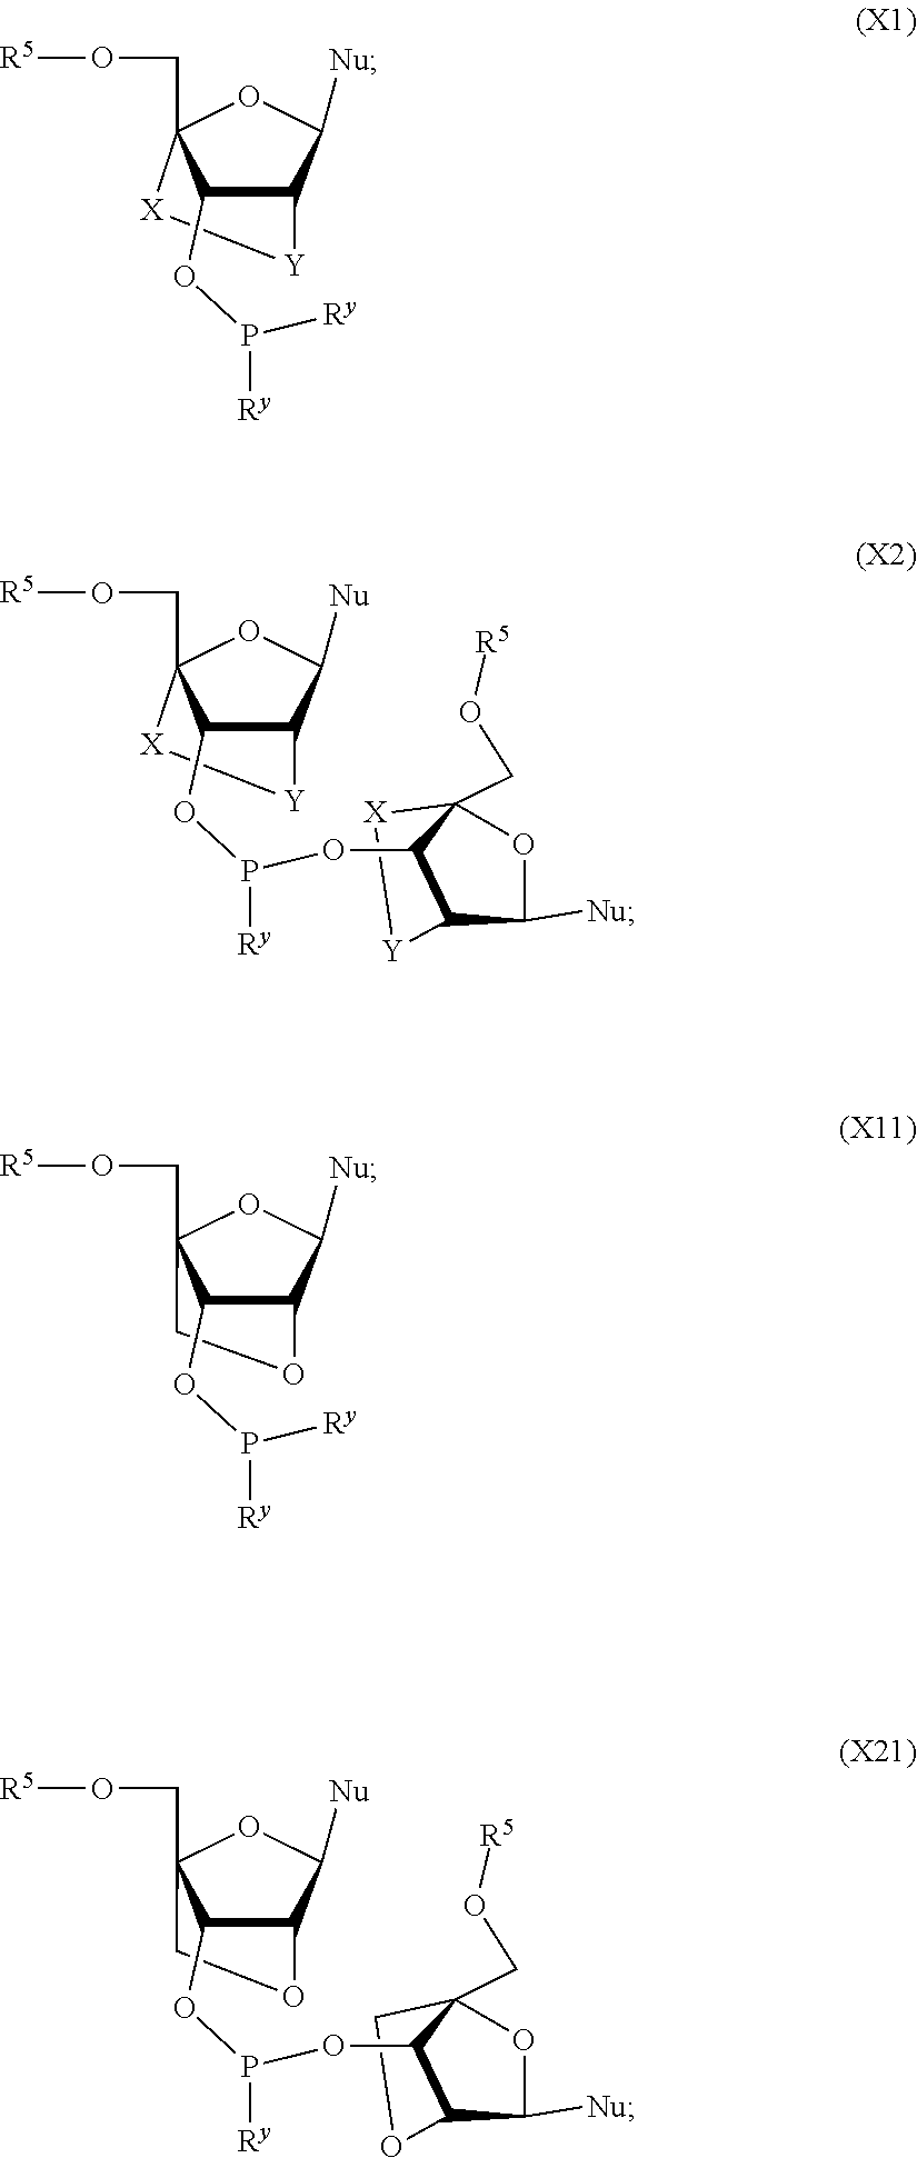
C12C([Nu])OC(CO[R5])([X][Y]1)C2OP([Ry])[Ry].C12C([Nu])OC(CO[R5])([X][Y]1)C2OP([Ry])OC1C2(CO[R5])OC([Nu])C1[Y][X]2.C12C([Nu])OC(CO[R5])(CO1)C2OP([Ry])[Ry].C12C([Nu])OC(CO[R5])(CO1)C2OP([Ry])OC1C2(CO[R5])OC([Nu])C1OC2
